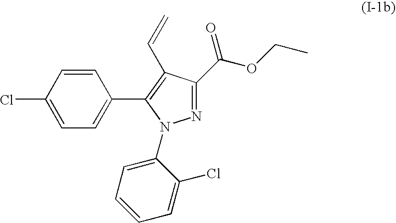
C1=CC(Cl)=CC=C1C1=C(C=C)C(C(OCC)=O)=NN1C1=CC=CC=C1Cl
